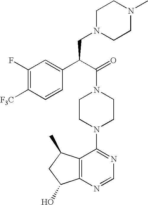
C(N1CCN(C2=NC=NC3=C2C(C)CC3O)CC1)(C(C1=CC(F)=C([F3C])C=C1)CN1CCN(C)CC1)=O
